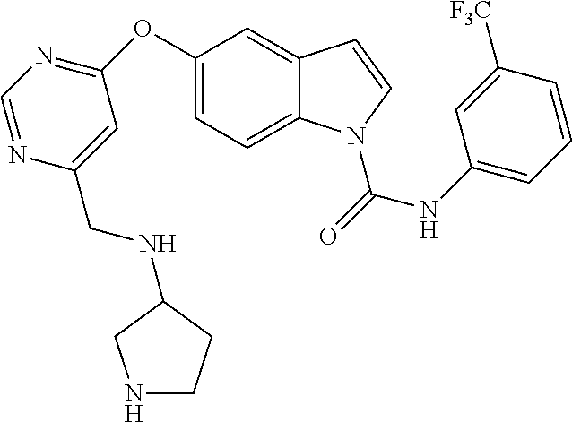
C1(OC2=NC=NC(CNC3CCNC3)=C2)=CC=C2C(=C1)C=CN2C(=O)NC1=CC=CC([F3C])=C1
